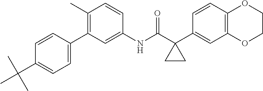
C1(C)=C(C2=CC=C(C(C)(C)C)C=C2)C=C(NC(=O)C2(C3=CC4=C(C=C3)OCCO4)CC2)C=C1
